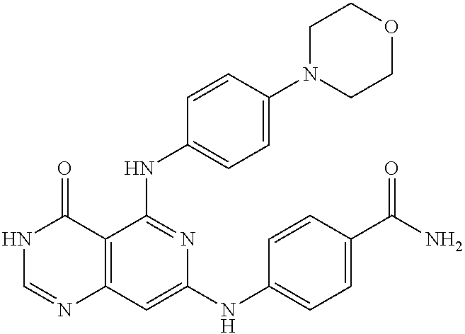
C12=C(C=C(NC3=CC=C(C(N)=O)C=C3)N=C1NC1=CC=C(N3CCOCC3)C=C1)N=CNC2=O
